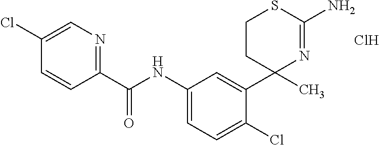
C1(Cl)=CN=C(C(NC2=CC=C(Cl)C(C3(C)N=C(N)SCC3)=C2)=O)C=C1.Cl
